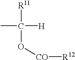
C(O[CO][R12])([R11])([H])C
